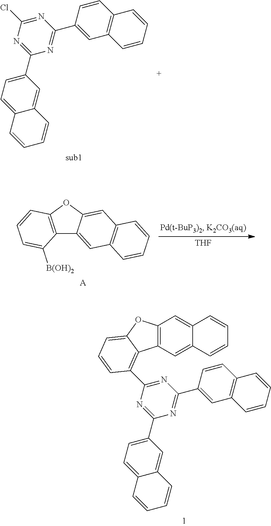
C1(C2=NC(Cl)=NC(C3=CC4=C(C=C3)C=CC=C4)=N2)=CC=C2C(=C1)C=CC=C2.[THF].C12=C(OC3=CC4=C(C=C13)C=CC=C4)C=CC=C2[B(OH)2].[A].C12=C(C3=NC(C4=CC5=C(C=C4)C=CC=C5)=NC(C4=CC=C5C(=C4)C=CC=C5)=N3)C=CC=C1OC1=C2C=C2C(=C1)C=CC=C2
